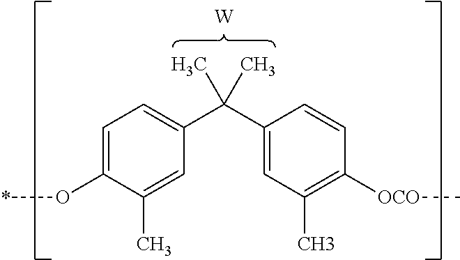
C1=C(O*)C(C)=CC(C(C2=CC(C)=C([OCO]C)C=C2)(C)C)=C1.[W]
